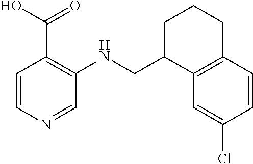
C1=CN=CC(NCC2C3=C(CCC2)C=CC(Cl)=C3)=C1C(=O)O
